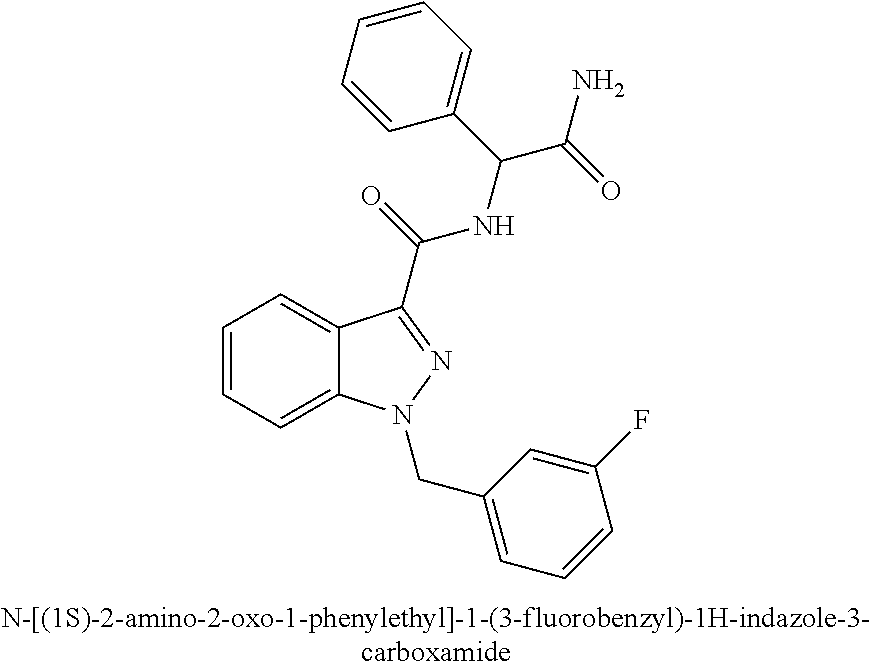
C1=CC=C2C(=C1)C(C(NC(C1=CC=CC=C1)C(=O)N)=O)=NN2CC1=CC=CC(F)=C1
